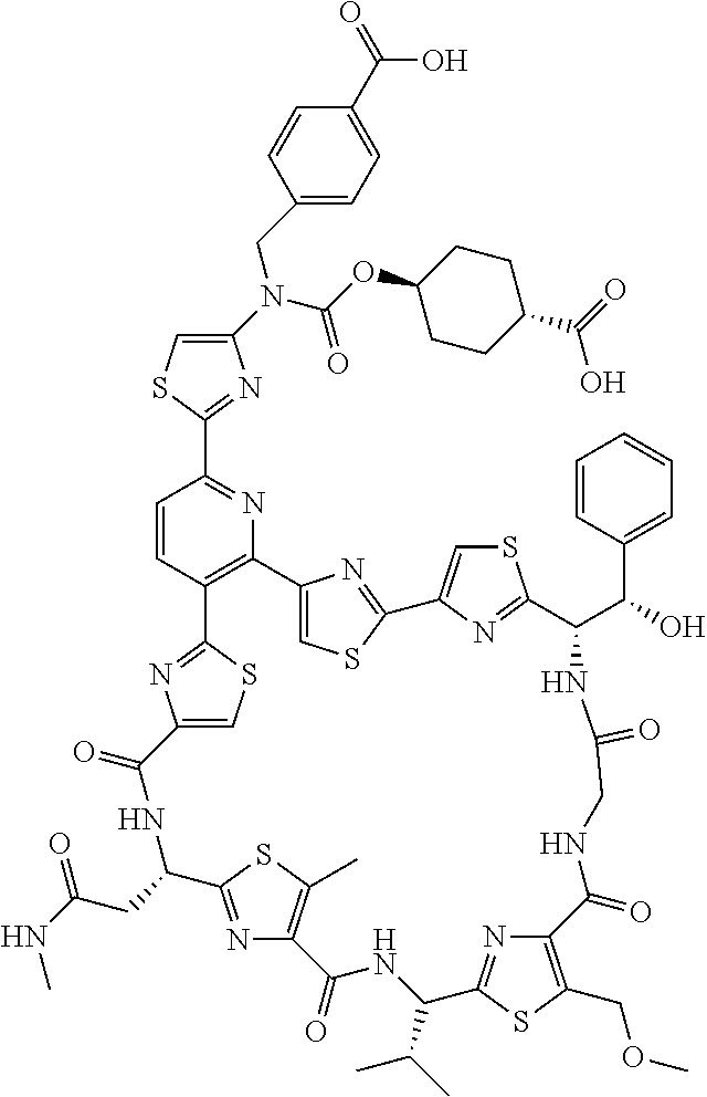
C1(N(C(=O)OC2CCC(C(O)=O)CC2)CC2=CC=C(C(O)=O)C=C2)=CSC(C2=NC3=C(C=C2)C2=NC(=CS2)C(=O)NC(CC(NC)=O)C2=NC(=C(C)S2)C(=O)NC(C(C)C)C2=NC(=C(COC)S2)C(=O)NCC(=O)NC(C(C2=CC=CC=C2)O)C2=NC(=CS2)C2=NC3=CS2)=N1
